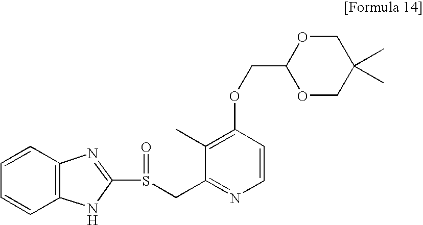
C1=CC2=C(C=C1)NC(S(CC1=NC=CC(OCC3OCC(C)(C)CO3)=C1C)=O)=N2
